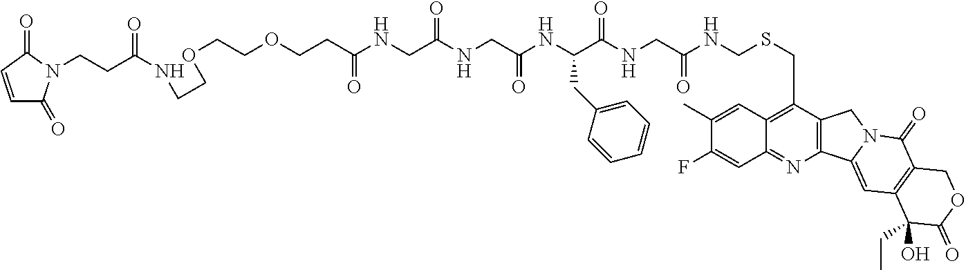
C1(C)=CC2=C(CSCNC(CNC(C(NC(CNC(CNC(CCOCCOCCNC(=O)CCN3C(=O)C=CC3=O)=O)=O)=O)CC3=CC=CC=C3)=O)=O)C3=C(N=C2C=C1F)C1=CC2=C(C(=O)N1C3)COC(=O)C2(CC)O
